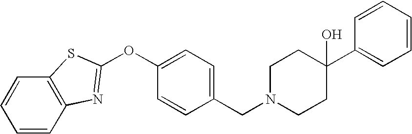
C1=CC2=C(C=C1)N=C(OC1=CC=C(CN3CCC(C4=CC=CC=C4)(O)CC3)C=C1)S2
